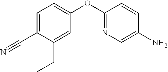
C1(C#N)=CC=C(OC2=NC=C(N)C=C2)C=C1CC
